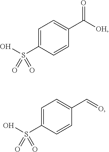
C1=C(S(=O)(O)=O)C=CC(C(=O)[OH])=C1.C1=C(S(=O)(O)=O)C=CC(C=O)=C1
